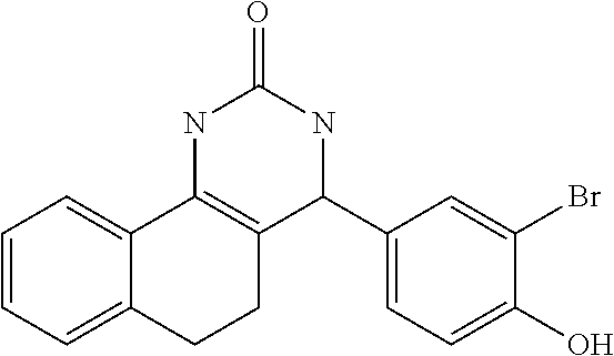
C1=CC=C2C(=C1)C1=C(CC2)C(C2=CC=C(O)C(Br)=C2)NC(=O)N1
